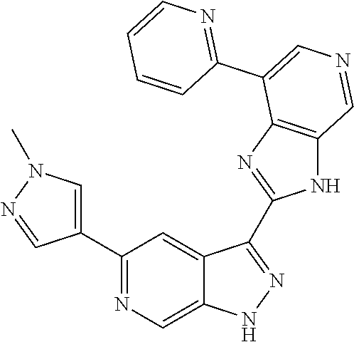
C1(C2=CN(C)N=C2)=NC=C2C(=C1)C(C1=NC3=C(N1)C=NC=C3C1=NC=CC=C1)=NN2
